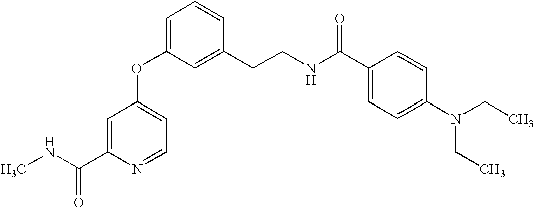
C1(OC2=CC=CC(CCNC(C3=CC=C(N(CC)CC)C=C3)=O)=C2)=CC=NC(C(NC)=O)=C1
